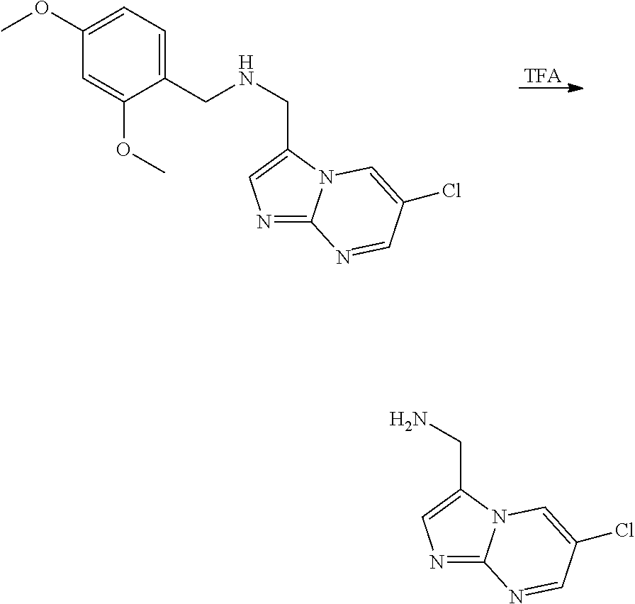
[TFA].N1=C2N(C(CNCC3=CC=C(OC)C=C3OC)=C1)C=C(Cl)C=N2.N1=C2N(C(CN)=C1)C=C(Cl)C=N2
